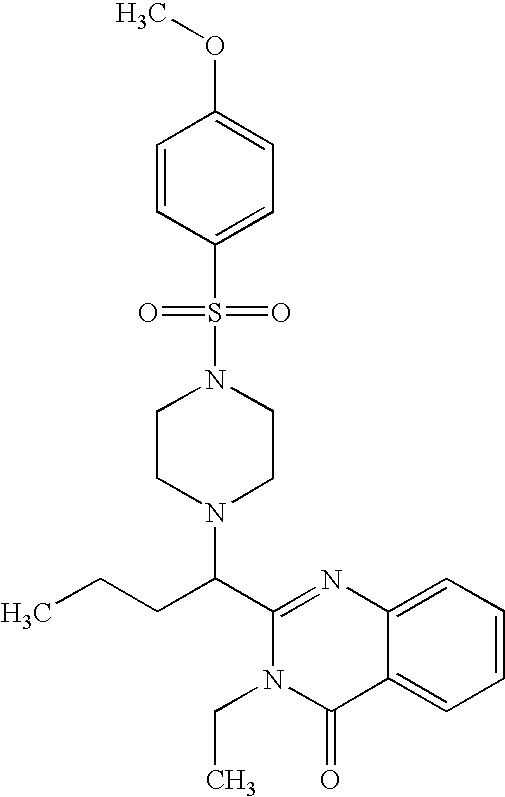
C1(C(CCC)N2CCN(S(=O)(=O)C3=CC=C(OC)C=C3)CC2)=NC2=CC=CC=C2C(=O)N1CC
